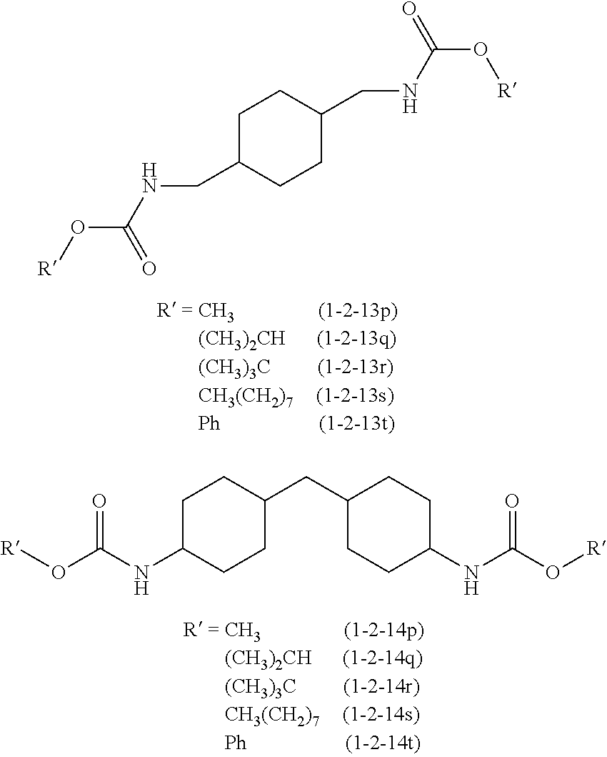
C(NC(O[R])=O)C1CCC(CNC(O[R])=O)CC1.[R]OC(NC1CCC(CC2CCC(NC(O[R])=O)CC2)CC1)=O
